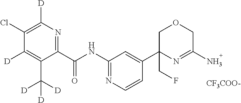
C1(Cl)=C([D])N=C(C(NC2=NC=CC(C3(CF)N=C(N)COC3)=C2)=O)C(C([D])([D])[D])=C1[D].[CF3COO-]
